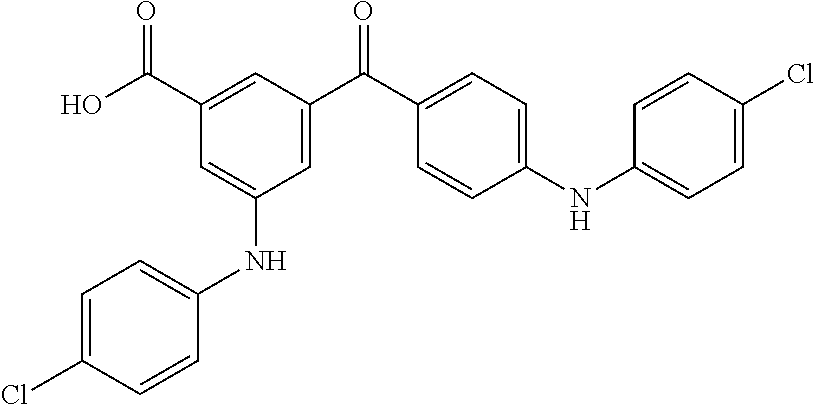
N(C1=CC(C(O)=O)=CC(C(C2=CC=C(NC3=CC=C(Cl)C=C3)C=C2)=O)=C1)C1=CC=C(Cl)C=C1
